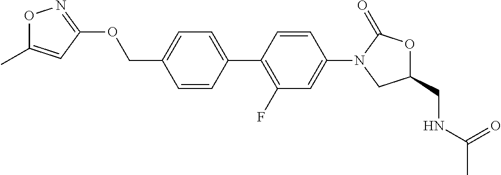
C1(COC2=NOC(C)=C2)=CC=C(C2=C(F)C=C(N3CC(CNC(C)=O)OC3=O)C=C2)C=C1
